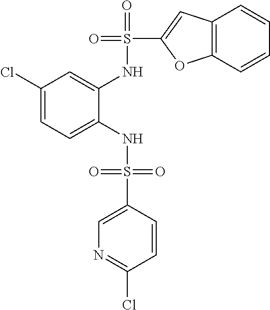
C1(Cl)=CC=C(NS(=O)(=O)C2=CN=C(Cl)C=C2)C(NS(=O)(C2=CC3=C(O2)C=CC=C3)=O)=C1
